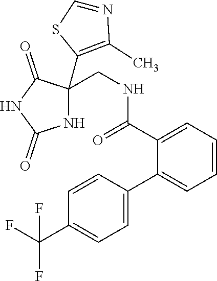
C1(CNC(=O)C2=CC=CC=C2C2=CC=C(C(F)(F)F)C=C2)(C2=C(C)N=CS2)NC(=O)NC1=O
